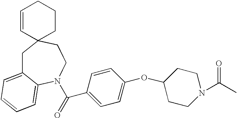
C1C2=CC=CC=C2N(C(=O)C2=CC=C(OC3CCN(C(C)=O)CC3)C=C2)CCC12CCCC=C2
